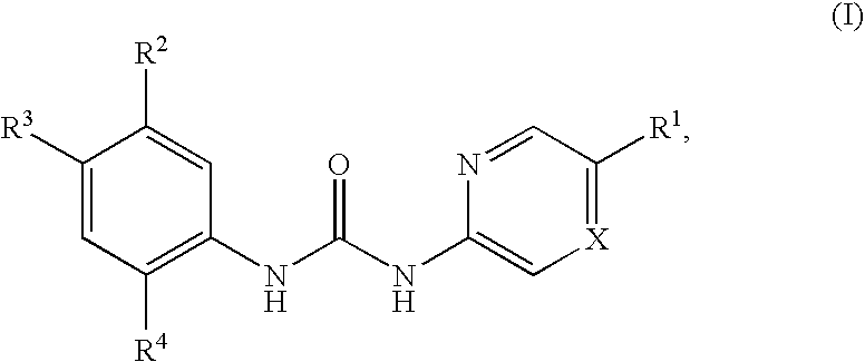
C1([R3])=CC([R4])=C(NC(NC2=C[X]=C([R1])C=N2)=O)C=C1[R2]
